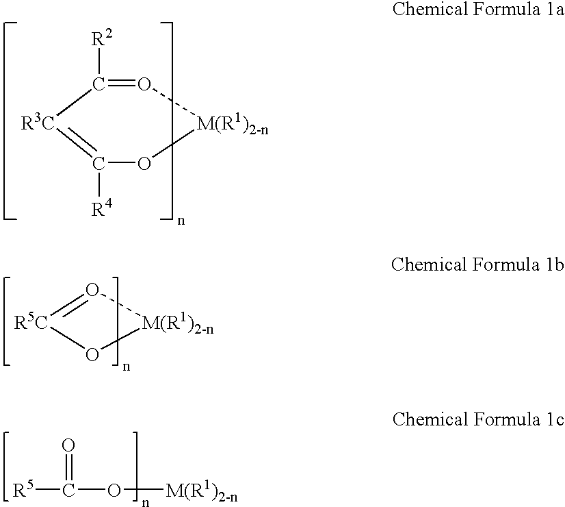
O1=[R5C]O[M(R1)2-n]1.O1=C([R2])[R3C]=C([R4])O[M(R1)2-n]1.[R5]C(O[M(R1)2-n])=O
